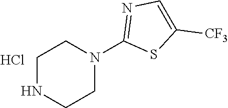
C1NCCN(C2=NC=C([CF3])S2)C1.Cl
